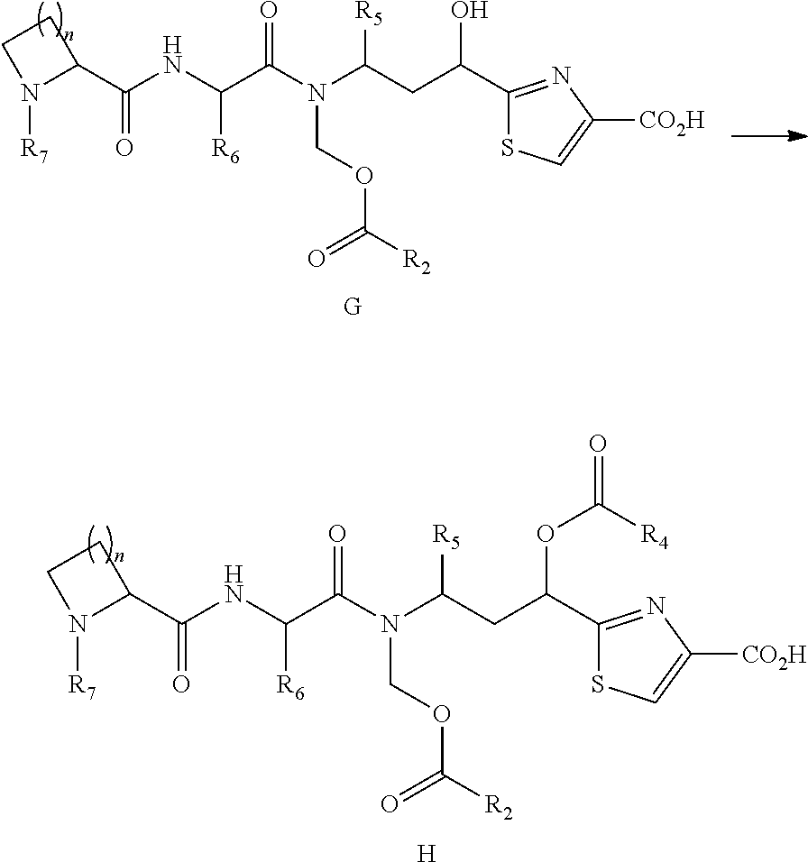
C1CN([R7])C1C(NC(C(N(C(CC(C1=NC([CO2H])=CS1)OC(=O)[R4])[R5])COC([R2])=O)=O)[R6])=O.[H].C1CN([R7])C1C(NC(C(N(C(CC(C1=NC([CO2H])=CS1)O)[R5])COC([R2])=O)=O)[R6])=O
